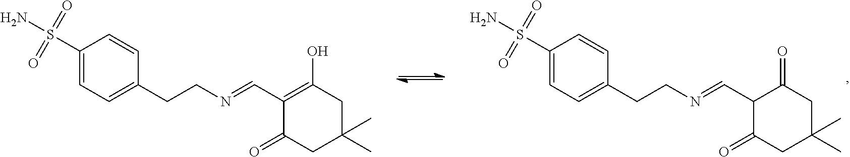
C1(S(N)(=O)=O)=CC=C(CCN=CC2C(=O)CC(C)(C)CC2=O)C=C1.C1(S(N)(=O)=O)=CC=C(CCN=CC2=C(O)CC(C)(C)CC2=O)C=C1
